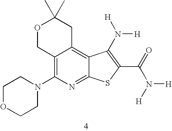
C12=C(N3CCOCC3)N=C3C(=C1CC(C)(C)OC2)C(N([H])[H])=C(C(=O)N([H])[H])S3
